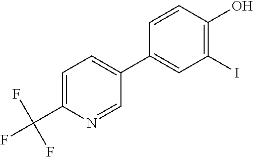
C1=C(C(F)(F)F)N=CC(C2=CC(I)=C(O)C=C2)=C1
